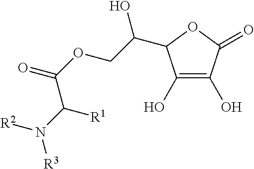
C1(O)=C(O)C(=O)OC1C(COC(=O)C(N([R3])[R2])[R1])O
